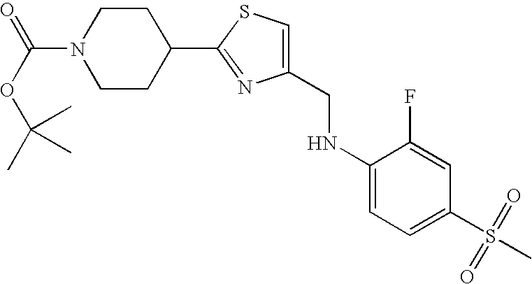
C1(CNC2=CC=C(S(=O)(=O)C)C=C2F)=CSC(C2CCN(C(OC(C)(C)C)=O)CC2)=N1
